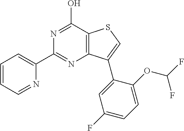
C1=CC=NC(C2=NC3=C(C(O)=N2)SC=C3C2=CC(F)=CC=C2OC(F)F)=C1
